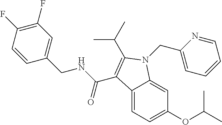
C1(F)=C(F)C=CC(CNC(=O)C2=C(C(C)C)N(CC3=CC=CC=N3)C3=CC(OC(C)C)=CC=C32)=C1
